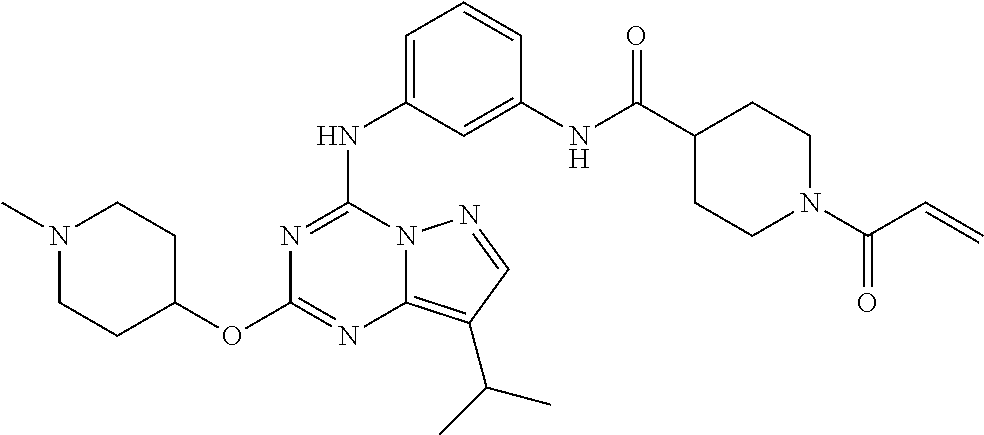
C1(NC2=NC(OC3CCN(C)CC3)=NC3=C(C(C)C)C=NN32)=CC=CC(NC(C2CCN(C(C=C)=O)CC2)=O)=C1
